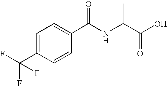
C1=C(C(F)(F)F)C=CC(C(NC(C(O)=O)C)=O)=C1
